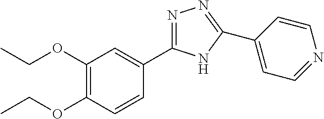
N1=C(C2=CC(OCC)=C(OCC)C=C2)NC(C2=CC=NC=C2)=N1
